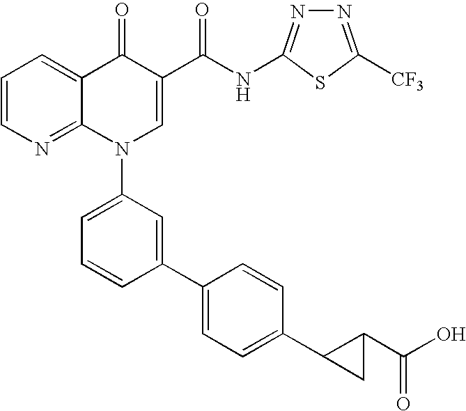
C1=CN=C2C(=C1)C(=O)C(C(NC1=NN=C([CF3])S1)=O)=CN2C1=CC=CC(C2=CC=C(C3CC3C(O)=O)C=C2)=C1
